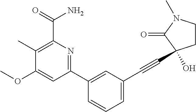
C1(OC)=CC(C2=CC(C#CC3(O)CCN(C)C3=O)=CC=C2)=NC(C(=O)N)=C1C
